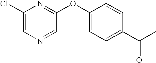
C1(Cl)=CN=CC(OC2=CC=C(C(C)=O)C=C2)=N1
